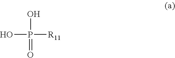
OP([R11])(O)=O
